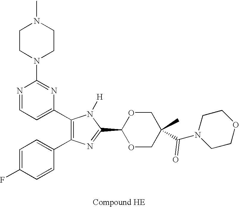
C1(C2=CC=NC(N3CCN(C)CC3)=N2)=C(C2=CC=C(F)C=C2)N=C(C2OCC(C(N3CCOCC3)=O)(C)CO2)N1[H]
